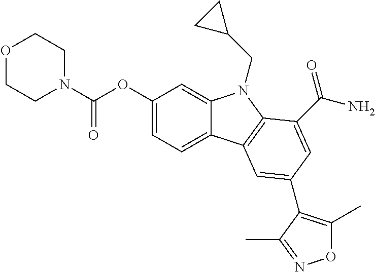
C1(OC(N2CCOCC2)=O)=CC=C2C(=C1)N(CC1CC1)C1=C2C=C(C2=C(C)ON=C2C)C=C1C(N)=O
